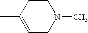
C1(C)=CCN(C)CC1
